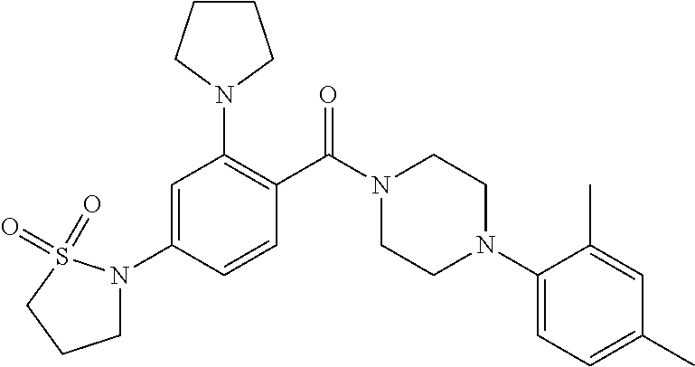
C1=C(N2CCCS2(=O)=O)C=CC(C(N2CCN(C3=CC=C(C)C=C3C)CC2)=O)=C1N1CCCC1
